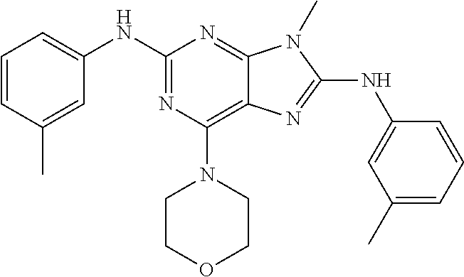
C1=CC(C)=CC(NC2=NC(N3CCOCC3)=C3C(=N2)N(C)C(NC2=CC(C)=CC=C2)=N3)=C1
